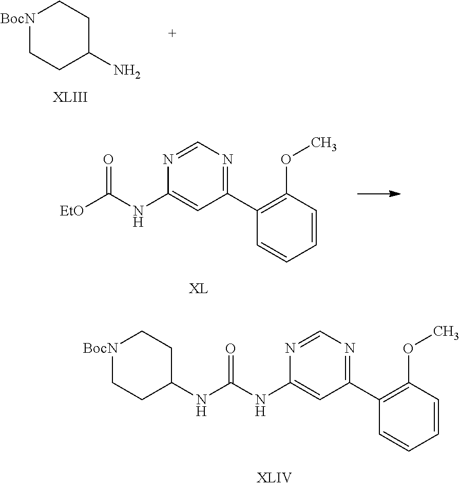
C1(C2=C(OC)C=CC=C2)=NC=NC(NC(NC2CC[BocN]CC2)=O)=C1.[BocN]1CCC(N)CC1.C1(C2=C(OC)C=CC=C2)=NC=NC(NC([EtO])=O)=C1
